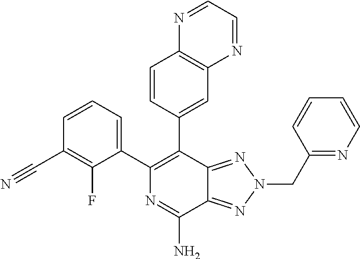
C1(F)=C(C#N)C=CC=C1C1=C(C2=CC3=C(C=C2)N=CC=N3)C2=NN(CC3=NC=CC=C3)N=C2C(N)=N1
